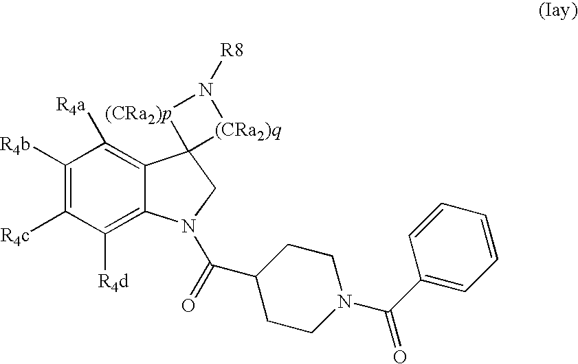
C1([R4b])=C([R4c])C([R4d])=C2C(=C1[R4a])C1(CN2C(=O)C2CCN(C(C3=CC=CC=C3)=O)CC2)[(CRa2)q]N([R8])[(CRa2)p]1
